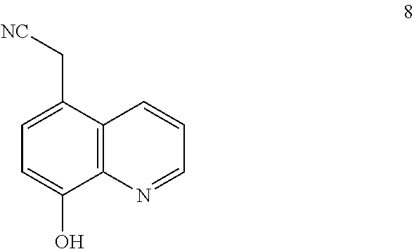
C12=C(C(C[NC])=CC=C1O)C=CC=N2
